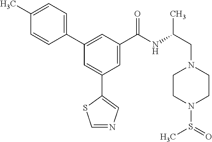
C1=NC=C(C2=CC(C3=CC=C(C)C=C3)=CC(C(NC(CN3CCN(S(=O)C)CC3)C)=O)=C2)S1
